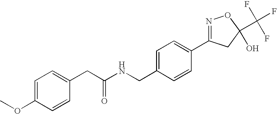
C1=CC(CC(NCC2=CC=C(C3=NOC(C(F)(F)F)(O)C3)C=C2)=O)=CC=C1OC
